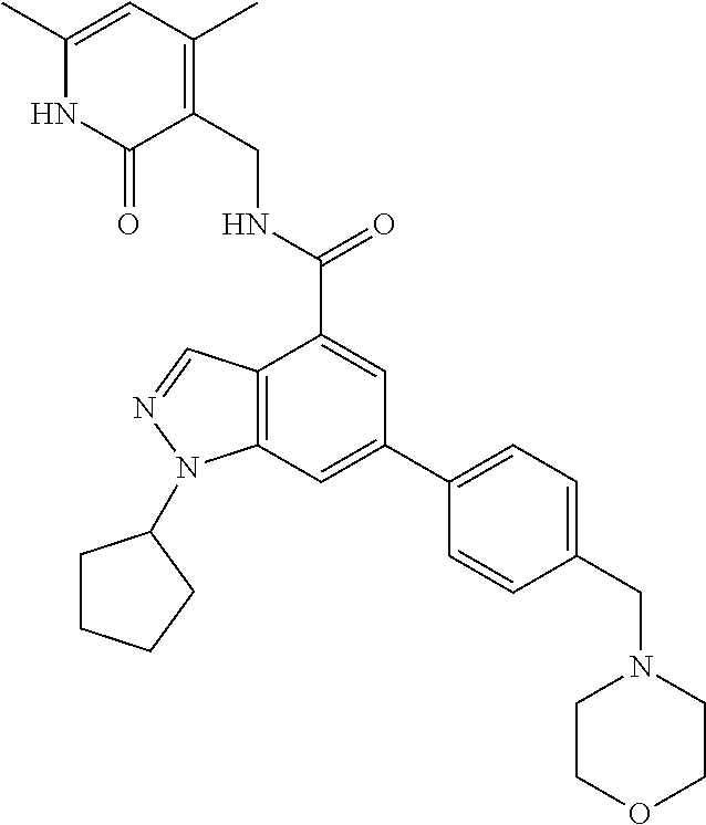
C1=C(C2=CC=C(CN3CCOCC3)C=C2)C=C(C(NCC2=C(C)C=C(C)NC2=O)=O)C2=C1N(C1CCCC1)N=C2
